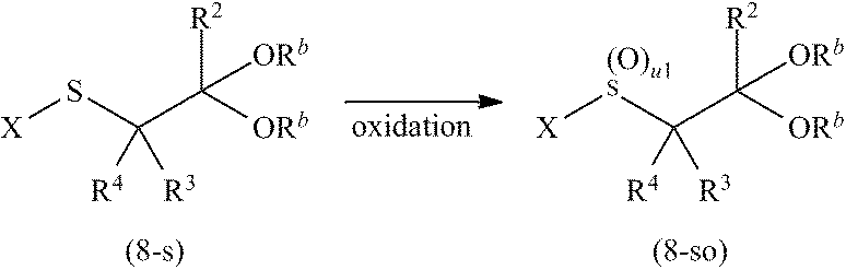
C(S[X])([R4])([R3])C([R2])([ORb])[ORb].C([(O)u1S][X])([R4])([R3])C([R2])([ORb])[ORb]
